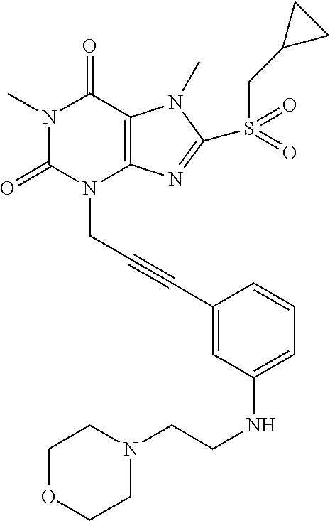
N1(C)C(=O)N(CC#CC2=CC(NCCN3CCOCC3)=CC=C2)C2=C(C1=O)N(C)C(S(CC1CC1)(=O)=O)=N2
